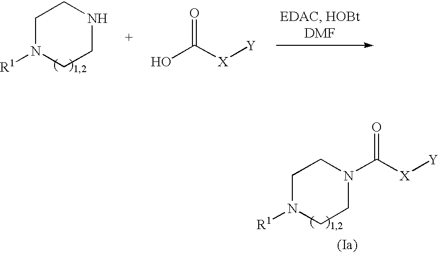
C1N([R1])CCNC1.OC([X][Y])=O.C1N([R1])CCN(C([X][Y])=O)C1
